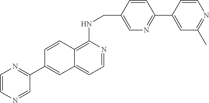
C1=CN=CC(C2=CC3=CC=NC(NCC4=CN=C(C5=CC(C)=NC=C5)C=C4)=C3C=C2)=N1
